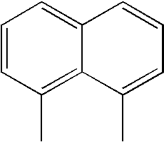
C1=CC(C)=C2C(=C1)C=CC=C2C
